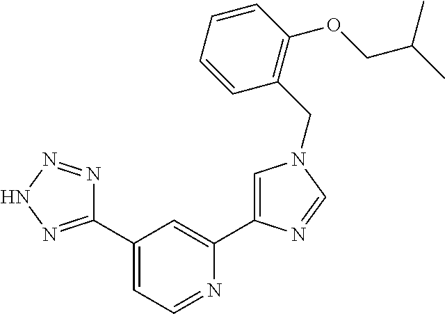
C1(C2=NNN=N2)=CC=NC(C2=CN(CC3=C(OCC(C)C)C=CC=C3)C=N2)=C1
